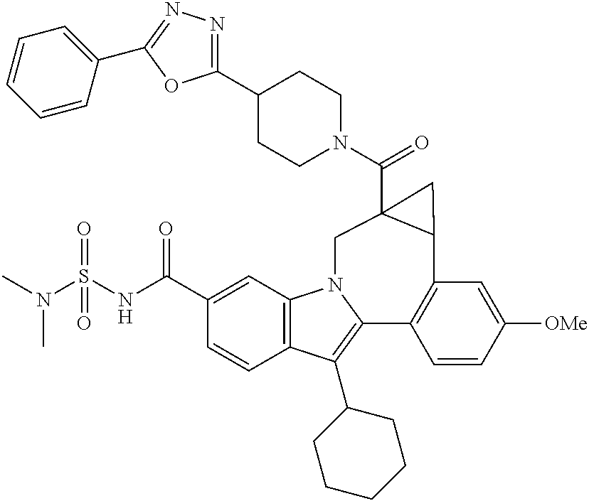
N(S(NC(C1=CC2=C(C=C1)C(C1CCCCC1)=C1N2CC2(C(=O)N3CCC(C4=NN=C(C5=CC=CC=C5)O4)CC3)C(C3=C1C=CC([OMe])=C3)C2)=O)(=O)=O)(C)C
